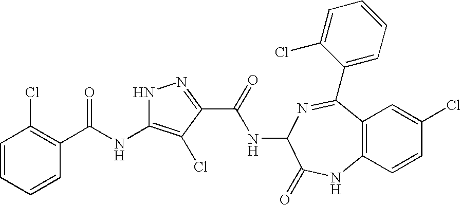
C1=CC=CC(C(=O)NC2=C(Cl)C(C(=O)NC3C(=O)NC4=C(C(C5=CC=CC=C5Cl)=N3)C=C(Cl)C=C4)=NN2)=C1Cl
